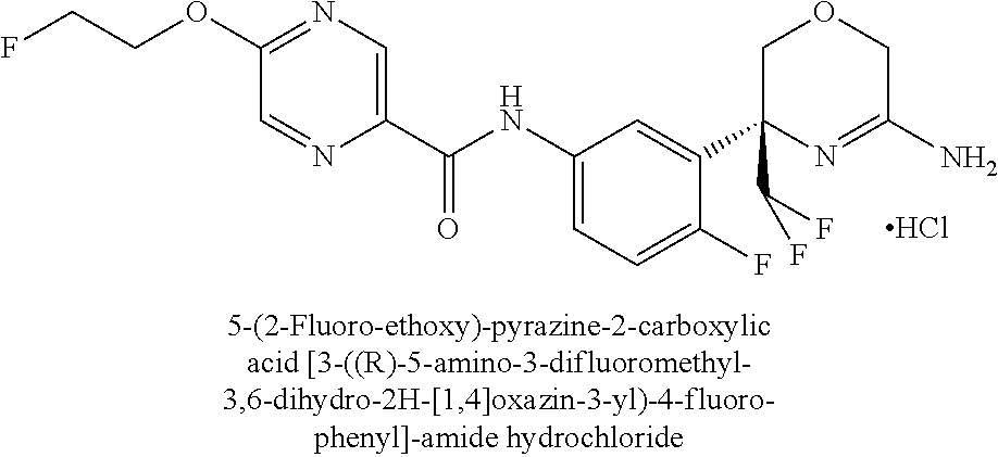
Cl.C1C(C(F)F)(C2=CC(NC(C3=CN=C(OCCF)C=N3)=O)=CC=C2F)N=C(N)CO1
